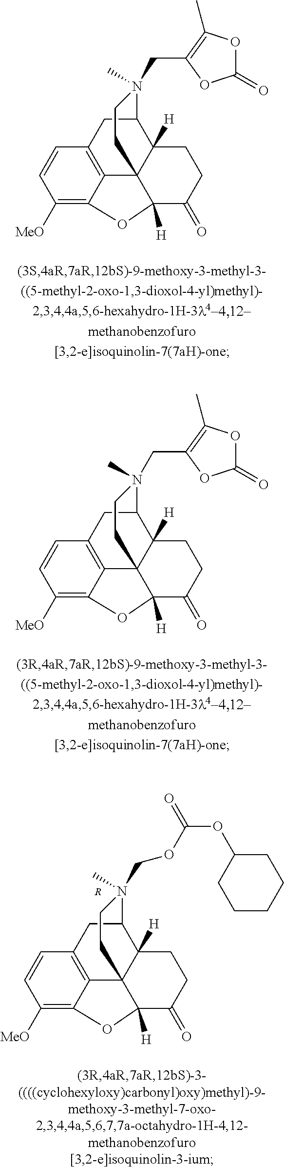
C1([MeO])=C2C3=C(C=C1)CC1C4([H])C3(C([H])(C(=O)CC4)O2)CCN1(C)CC1=C(C)OC(=O)O1.C1([MeO])=C2C3=C(C=C1)CC1C4([H])C3(C([H])(C(=O)CC4)O2)CCN1(C)CC1=C(C)OC(=O)O1.[R].C1([MeO])=C2C3=C(C=C1)CC1C4([H])C3(C([H])(C(=O)CC4)O2)CCN1(C)COC(OC1CCCCC1)=O
